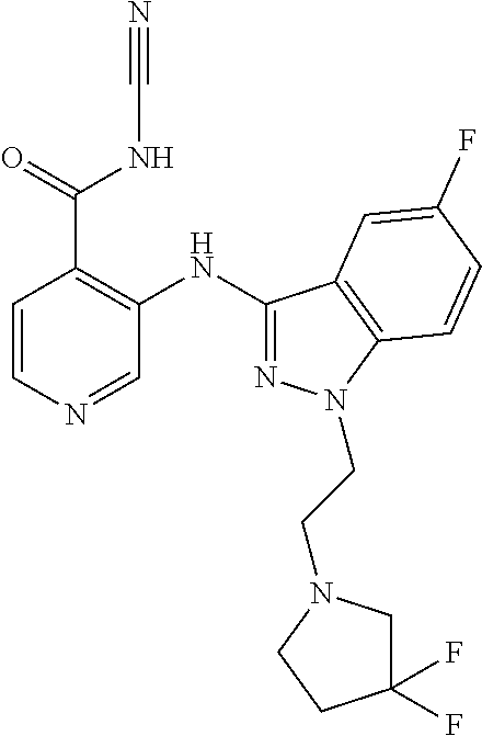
C1(NC2=NN(CCN3CC(F)(F)CC3)C3=C2C=C(F)C=C3)=C(C(=O)NC#N)C=CN=C1
